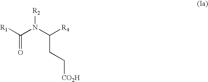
[R1]C(=O)N(C([R4])CC[CO2H])[R2]
